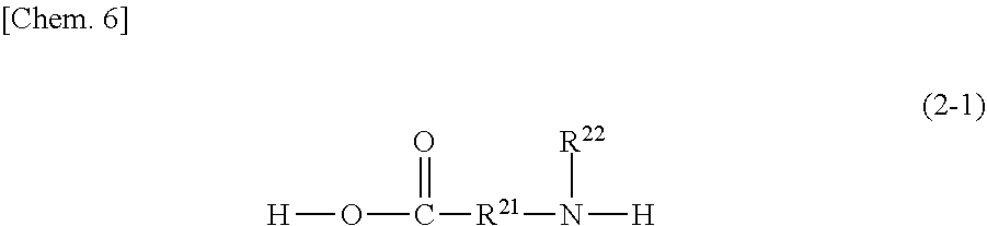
O(C([R21]N([H])[R22])=O)[H]
